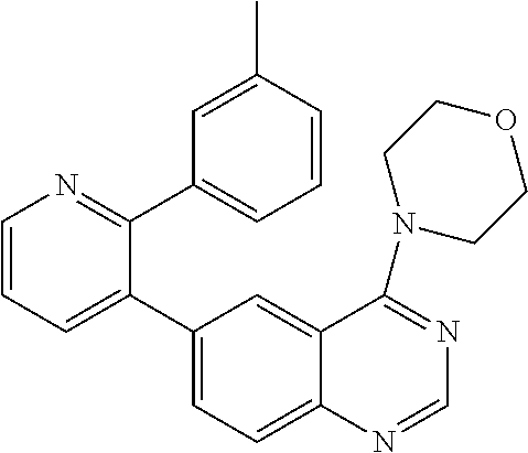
C1=CN=C(C2=CC=CC(C)=C2)C(C2=CC=C3C(=C2)C(N2CCOCC2)=NC=N3)=C1
